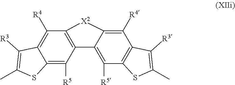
C1([R4])=C2C(=C([R5])C3=C1[X2]C1=C([R4])C4=C(C([R5])=C31)SC(C)=C4[R3])SC(C)=C2[R3]
